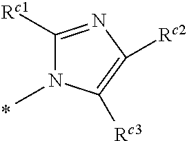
C1([Rc1])=NC([Rc2])=C([Rc3])N1C
